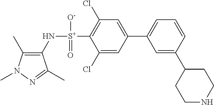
C1(C)=C(N[S+](C2=C(Cl)C=C(C3=CC=CC(C4CCNCC4)=C3)C=C2Cl)([O-])=O)C(C)=NN1C
